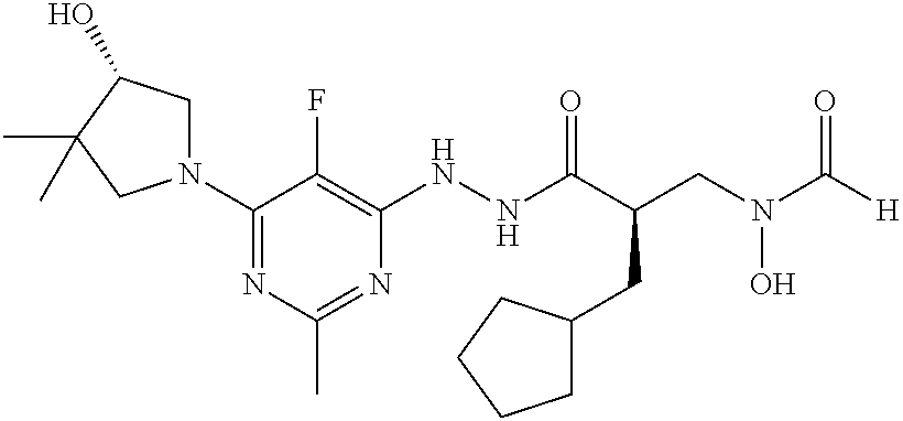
C1(N2CC(O)C(C)(C)C2)=NC(C)=NC(NNC(C(CN(C([H])=O)O)CC2CCCC2)=O)=C1F
